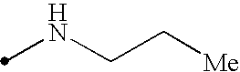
N(CC[Me])C
